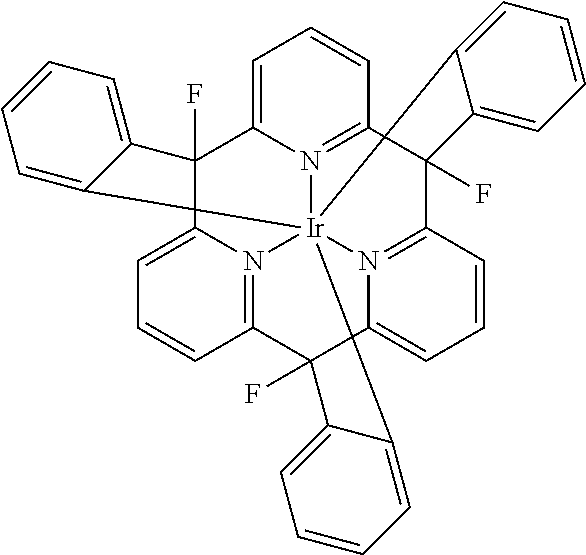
C1=C2N3=C(C=C1)C1(F)C4=N5C(=CC=C4)C4(F)C6=N7C(=CC=C6)C2(F)C2=CC=CC=C2[Ir]375(C2=CC=CC=C12)C1=CC=CC=C14
